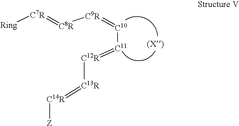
[Ring][C7R]=[C8R][C9R]=[C10][C11]=[C12R][C13R]=[C14R][Z]
